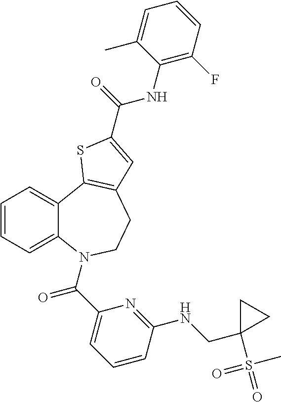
C1=CC=C2C(=C1)C1=C(CCN2C(C2=CC=CC(NCC3(S(=O)(C)=O)CC3)=N2)=O)C=C(C(=O)NC2=C(F)C=CC=C2C)S1
